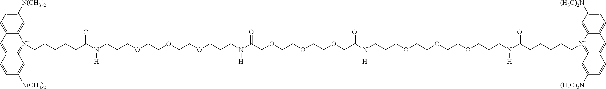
C12=CC3=CC=C([N(CH3)2])C=C3[N+](CCCCCC(N(CCCOCCOCCOCCCN(C(COCCOCCOCC(N([H])CCCOCCOCCOCCCN(C(CCCCC[N+]3=C4C(=CC5=CC=C([(H3C)2N])C=C53)C=CC([(H3C)2N])=C4)=O)[H])=O)=O)[H])[H])=O)=C1C=C([N(CH3)2])C=C2
